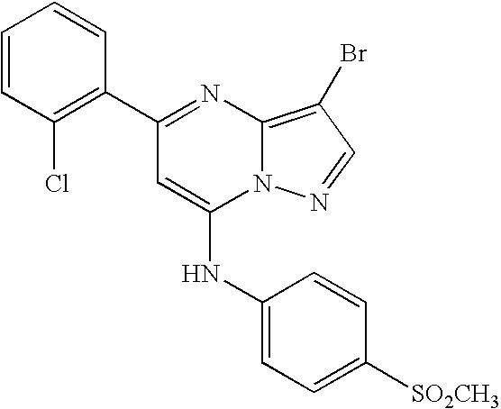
C1(Cl)=C(C2=NC3=C(Br)C=NN3C(NC3=CC=C([SO2CH3])C=C3)=C2)C=CC=C1
